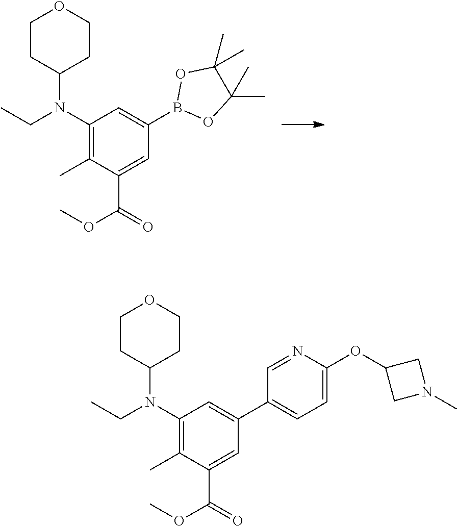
C1CC(N(CC)C2=C(C)C(C(=O)OC)=CC(B3OC(C)(C)C(C)(C)O3)=C2)CCO1.C1CC(N(CC)C2=C(C)C(C(=O)OC)=CC(C3=CC=C(OC4CN(C)C4)N=C3)=C2)CCO1
